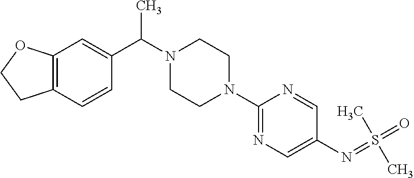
C12=C(C=C(C(C)N3CCN(C4=NC=C(N=S(=O)(C)C)C=N4)CC3)C=C1)OCC2
